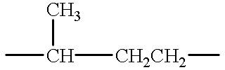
C([CH2CH2]C)(C)C
